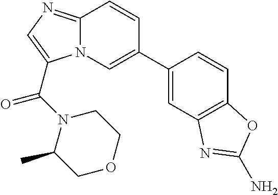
C12=NC=C(C(=O)N3C(C)COCC3)N1C=C(C1=CC3=C(C=C1)OC(N)=N3)C=C2
